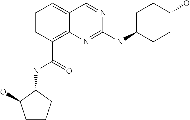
C1=CC=C2C(=C1C(=O)NC1C(O)CCC1)N=C(NC1CCC(O)CC1)N=C2
